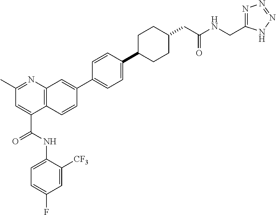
C1=C([CF3])C(NC(=O)C2=CC(C)=NC3=C2C=CC(C2=CC=C(C4CCC(CC(NCC5=NN=NN5)=O)CC4)C=C2)=C3)=CC=C1F
